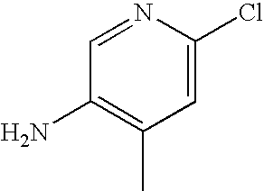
C1=C(Cl)N=CC(N)=C1C
